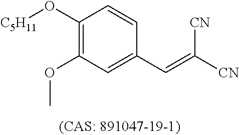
C1(O[C5H11])=C(OC)C=C(C=C([CN])[CN])C=C1
